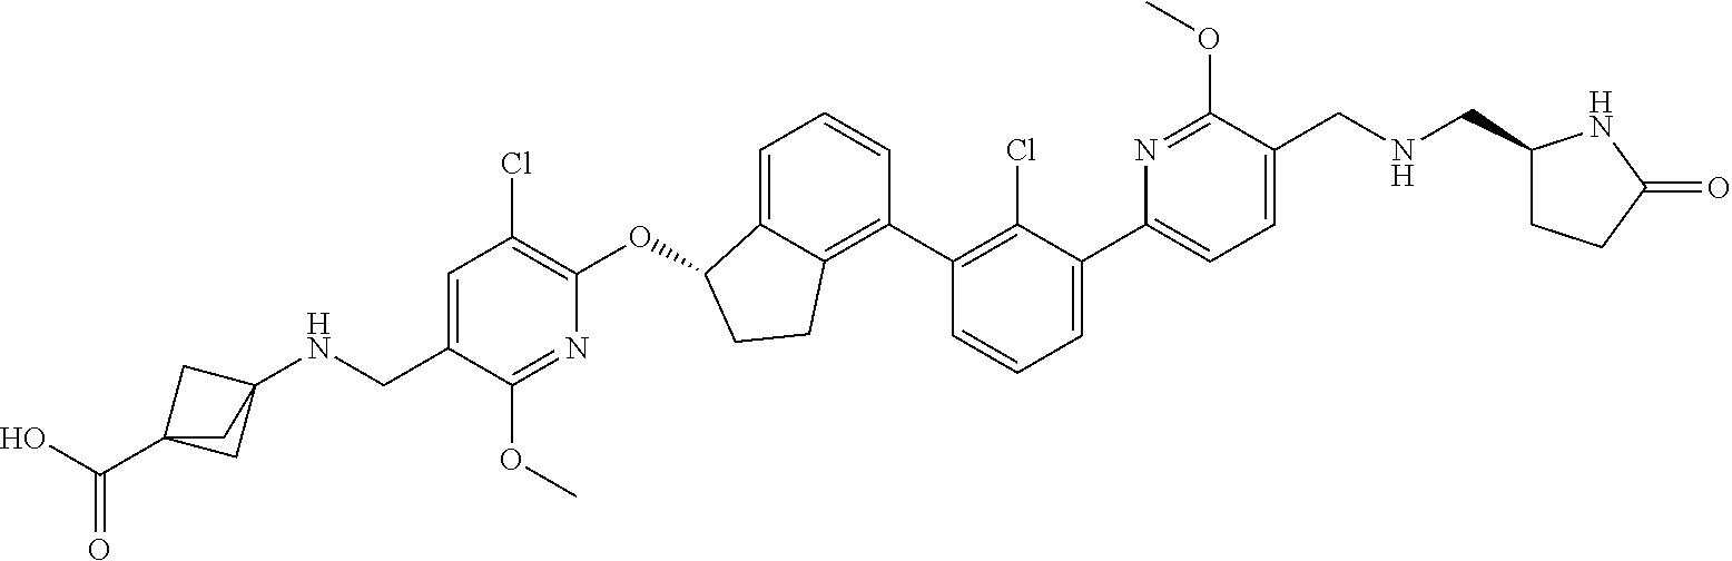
O(C1C2=CC=CC(C3=C(Cl)C(C4=CC=C(CNCC5CCC(=O)N5)C(OC)=N4)=CC=C3)=C2CC1)C1=C(Cl)C=C(CNC23CC(C(O)=O)(C2)C3)C(OC)=N1
